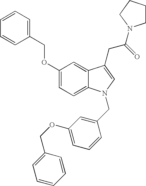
C1(OCC2=CC=CC=C2)=CC=C2C(=C1)C(CC(=O)N1CCCC1)=CN2CC1=CC(OCC2=CC=CC=C2)=CC=C1
